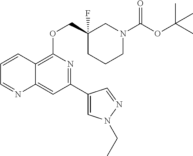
C1=CC2=C(OCC3(F)CCCN(C(OC(C)(C)C)=O)C3)N=C(C3=CN(CC)N=C3)C=C2N=C1
